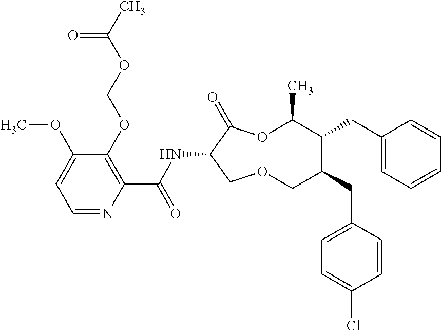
C1(OCOC(C)=O)=C(C(NC2C(=O)OC(C)C(CC3=CC=CC=C3)C(CC3=CC=C(Cl)C=C3)COC2)=O)N=CC=C1OC
